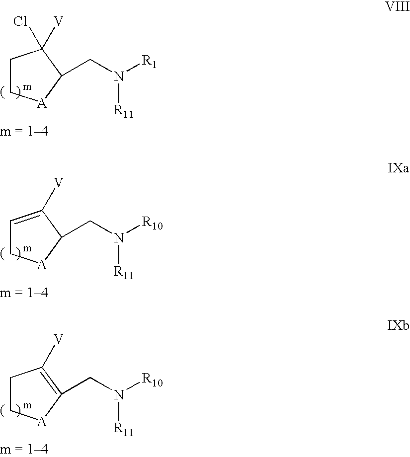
C1C[A]C(CN([R1])[R11])C1(Cl)[V].C1=C([V])C(CN([R10])[R11])[A]C1.C1C[A]C(CN([R10])[R11])=C1[V]
